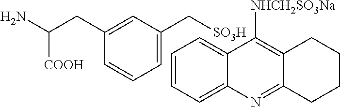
C1=C(CC(N)[COOH])C=CC=C1C[SO3H].C1=CC=C2C(=C1)C([NHCH2SO3Na])=C1C(=N2)CCCC1
